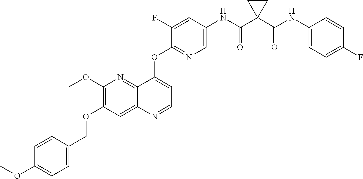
C1(OCC2=CC=C(OC)C=C2)=C(OC)N=C2C(=C1)N=CC=C2OC1=NC=C(NC(C2(C(NC3=CC=C(F)C=C3)=O)CC2)=O)C=C1F
